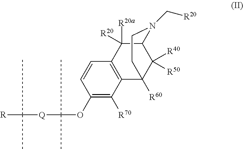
C1(OC([Q]C([R])(C)C)(C)C)=C([R70])C2=C(C=C1)C([R20a])([R20])C1C([R40])([R50])C2([R60])CCN1C[R20]
